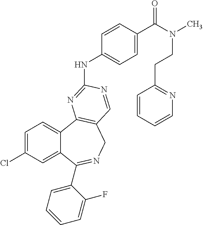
C1(C2=NCC3=C(C4=CC=C(Cl)C=C42)N=C(NC2=CC=C(C(N(C)CCC4=NC=CC=C4)=O)C=C2)N=C3)=CC=CC=C1F
